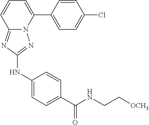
C1=CC(C2=CC=CC3=NC(NC4=CC=C(C(NCC[OCH3])=O)C=C4)=NN23)=CC=C1Cl
